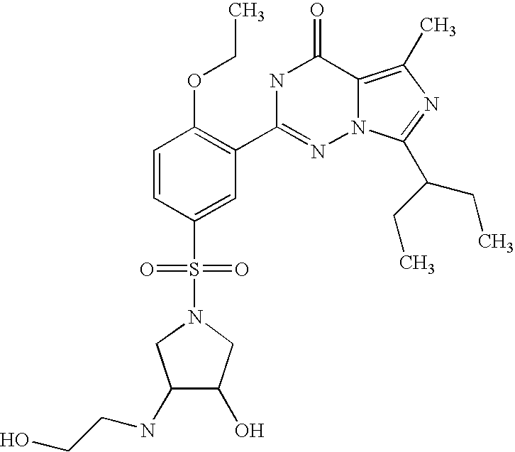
C1=CC(S(N2CC(NCCO)C(O)C2)(=O)=O)=CC(C2=NN3C(=C(C)N=C3C(CC)CC)C(=O)N2)=C1OCC
